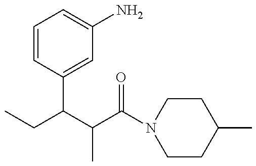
CCC(C(C(N1CCC(C)CC1)=O)C)C1=CC(N)=CC=C1
